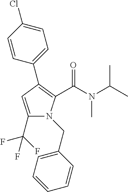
C1(C2=C(C(N(C(C)C)C)=O)N(CC3=CC=CC=C3)C(C(F)(F)F)=C2)=CC=C(Cl)C=C1
